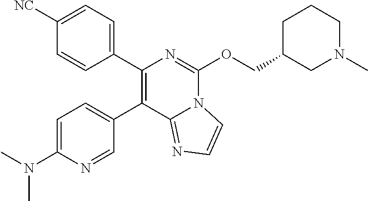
C1([NC])=CC=C(C2=C(C3=CC=C(N(C)C)N=C3)C3=NC=CN3C(OCC3CN(C)CCC3)=N2)C=C1
